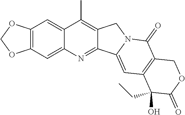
O1COC2=C1C=C1C(C)=C3C(=NC1=C2)C1=CC2=C(C(=O)N1C3)COC(=O)C2(CC)O
